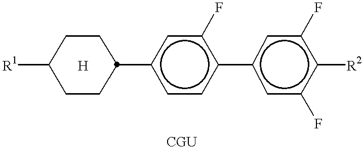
[R1]C1CCC(c2ccc(-c3cc(F)c([R2])c(F)c3)c(F)c2)CC1.[H]
